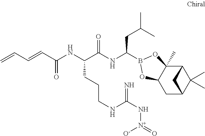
C12C3(C)C(CC(C1(C)C)C2)OB(C(NC(C(NC(C=CC=C)=O)CCCNC(N[N+]([O-])=O)=N)=O)CC(C)C)O3
